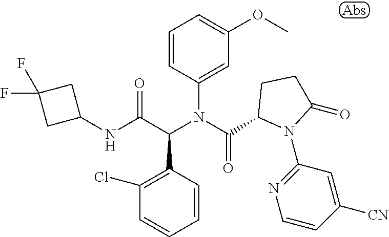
C1=CC(C(C(NC2CC(F)(F)C2)=O)N(C(=O)C2N(C3=NC=CC([CN])=C3)C(=O)CC2)C2=CC(OC)=CC=C2)=C(Cl)C=C1
